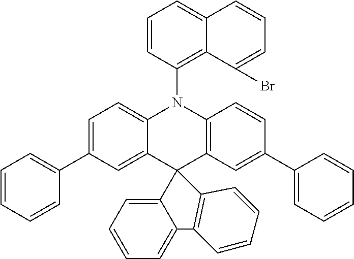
C1=C(C2=CC=CC=C2)C=C2C(=C1)N(C1=C3C(=CC=C1)C=CC=C3Br)C1=C(C=C(C3=CC=CC=C3)C=C1)C21C2=CC=CC=C2C2=C1C=CC=C2
